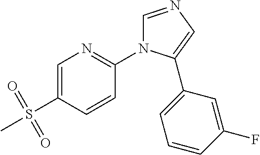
C1=C(S(C)(=O)=O)C=CC(N2C=NC=C2C2=CC=CC(F)=C2)=N1
